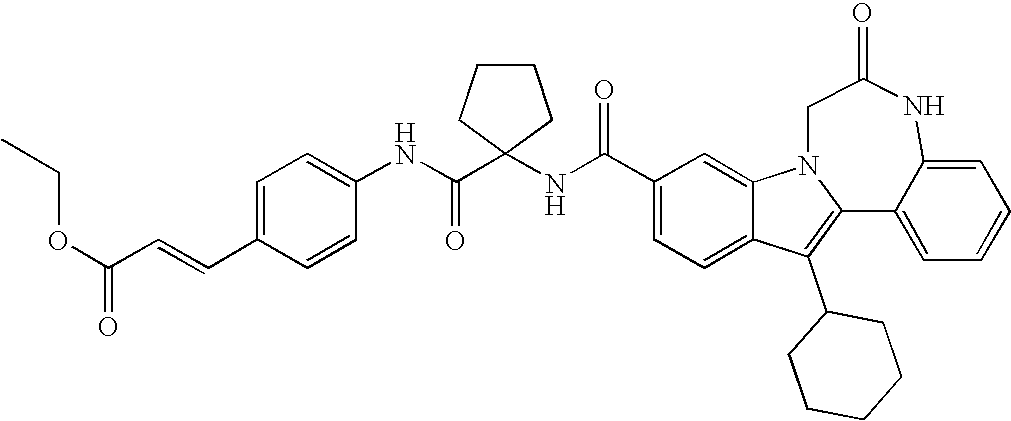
C1(C(NC2(C(NC3=CC=C(C=CC(OCC)=O)C=C3)=O)CCCC2)=O)=CC=C2C(=C1)N1CC(=O)NC3=CC=CC=C3C1=C2C1CCCCC1
